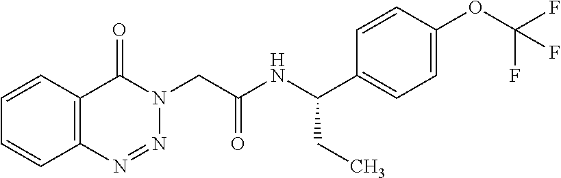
C1=CC2=C(C=C1)N=NN(CC(=O)NC(C1=CC=C(OC(F)(F)F)C=C1)CC)C2=O
